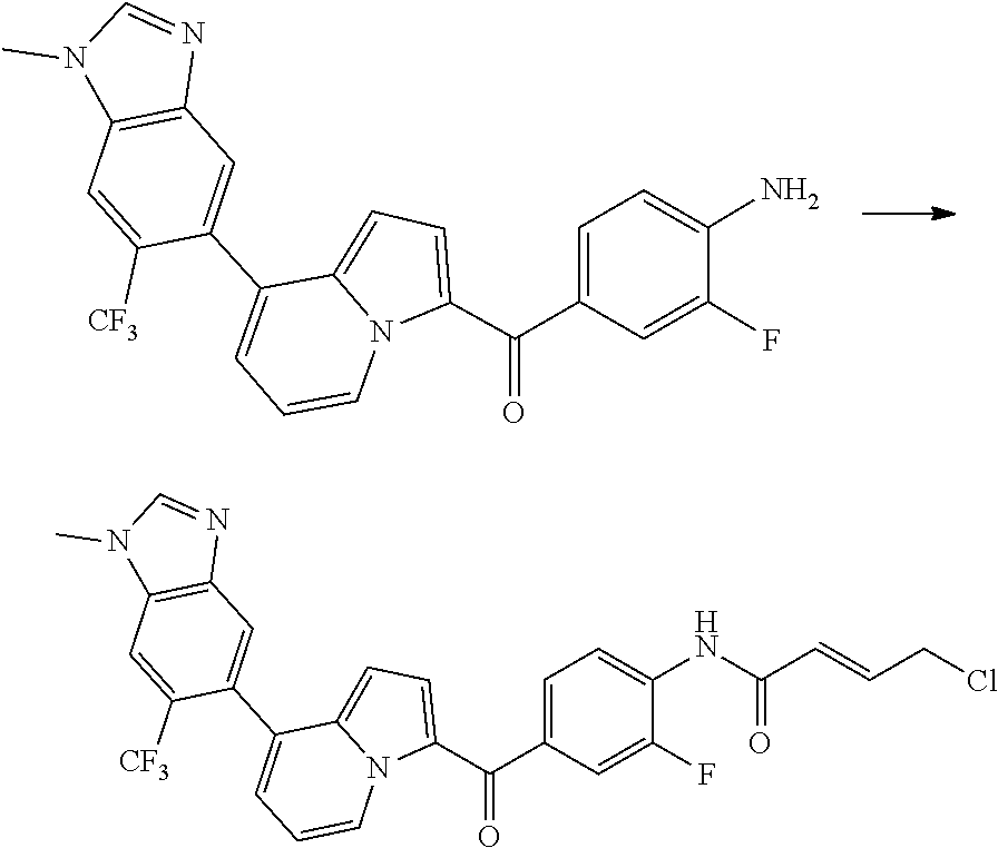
C12=C(N=CN1C)C=C(C1=CC=CN3C1=CC=C3C(C1=CC=C(N)C(F)=C1)=O)C([CF3])=C2.C12=C(N=CN1C)C=C(C1=CC=CN3C1=CC=C3C(C1=CC=C(NC(C=CCCl)=O)C(F)=C1)=O)C([CF3])=C2
